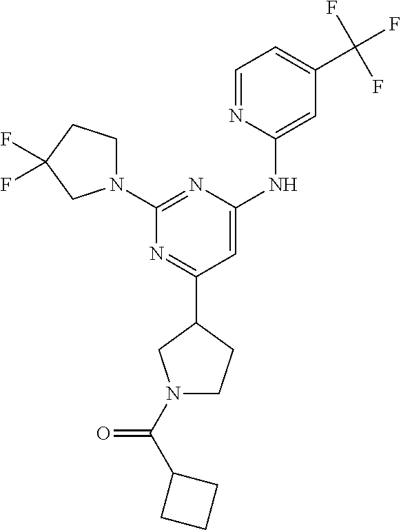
N1=C(C2CN(C(C3CCC3)=O)CC2)C=C(NC2=CC(C(F)(F)F)=CC=N2)N=C1N1CCC(F)(F)C1
